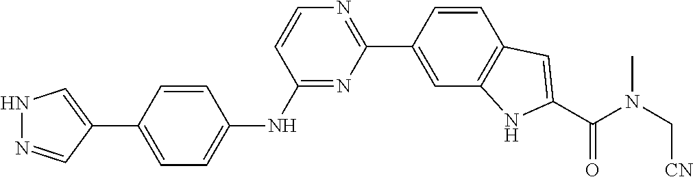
N1N=CC(C2=CC=C(NC3=NC(C4=CC5=C(C=C4)C=C(C(N(C[CN])C)=O)N5)=NC=C3)C=C2)=C1
